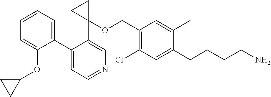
C1(C2=CC=CC=C2OC2CC2)=CC=NC=C1C1(OCC2=C(Cl)C=C(CCCCN)C(C)=C2)CC1
